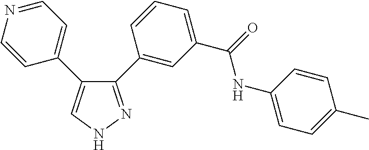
C1=CN=CC=C1C1=CNN=C1C1=CC(C(=O)NC2=CC=C(C)C=C2)=CC=C1
